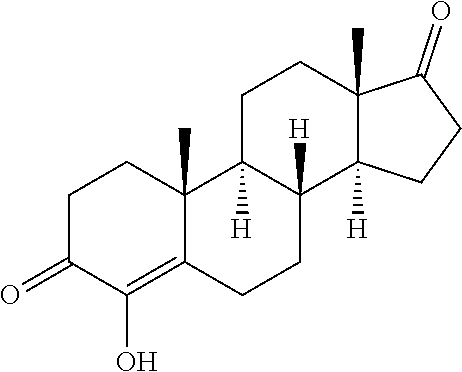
C1C(=O)C(O)=C2C(C)(C1)C1([H])C([H])(CC2)C2([H])C(C)(CC1)C(=O)CC2
